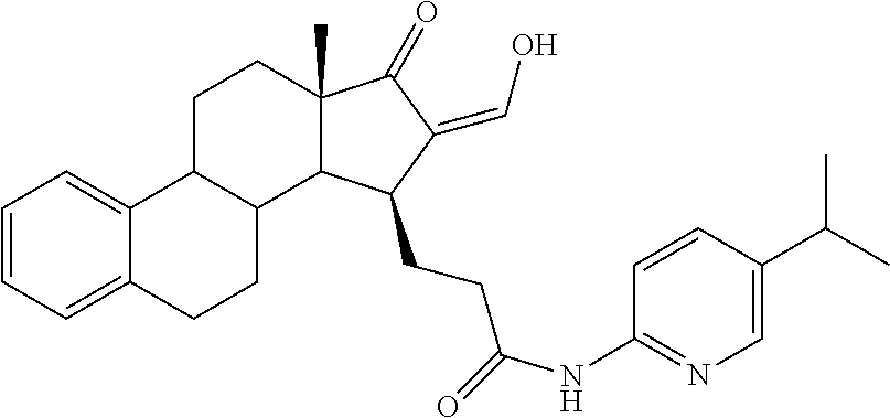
C12(C)C(=O)C(=CO)C(CCC(=O)NC3=NC=C(C(C)C)C=C3)C1C1C(C3=CC=CC=C3CC1)CC2
